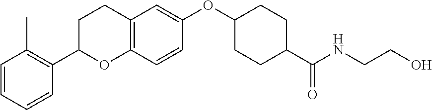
C1=CC=CC(C2OC3=C(CC2)C=C(OC2CCC(C(NCCO)=O)CC2)C=C3)=C1C
